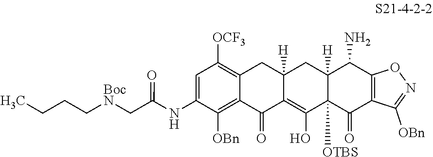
C1=C(NC(C[BocN]CCCC)=O)C([OBn])=C2C(=C1[OCF3])CC1([H])C(=C(O)C3([OTBS])C([H])(C1)C(N)C1=C(C3=O)C([OBn])=NO1)C2=O
